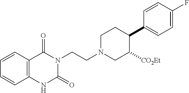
C1=CC2=C(C=C1)C(=O)N(CCN1CC([CO2Et])C(C3=CC=C(F)C=C3)CC1)C(=O)N2
